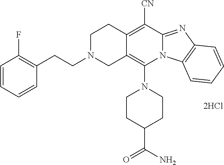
[2HCl].N1(C2=C3C(=C([CN])C4=NC5=C(N24)C=CC=C5)CCN(CCC2=C(F)C=CC=C2)C3)CCC(C(=O)N)CC1
